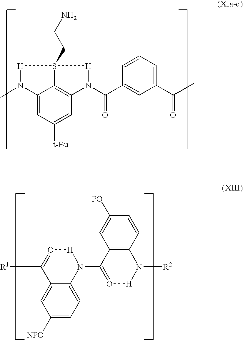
C12=CC([t-Bu])=CC3=C1S(CCN)([H]N2C)[H]N3C(C1=CC(C(C)=O)=CC=C1)=O.C1=C2C(=CC([NPO])=C1)C([R1])=O[H]N2C1=O[H]N([R2])C2=C1C=C([PO])C=C2
